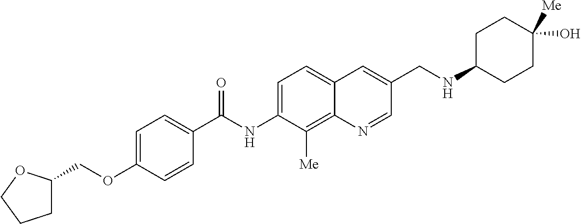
C1=C(OCC2CCCO2)C=CC(C(NC2=CC=C3C(=C2[Me])N=CC(CNC2CCC(O)([Me])CC2)=C3)=O)=C1
